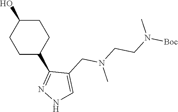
C1C(O)CCC(C2=NNC=C2CN(CCN([Boc])C)C)C1
